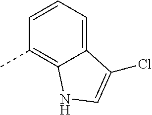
C1=CC=C2C(=C1C)NC=C2Cl
